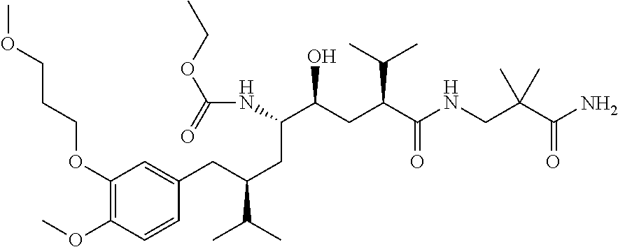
C(C(CC(C(NCC(C(N)=O)(C)C)=O)C(C)C)O)(CC(CC1=CC(OCCCOC)=C(OC)C=C1)C(C)C)NC(OCC)=O
